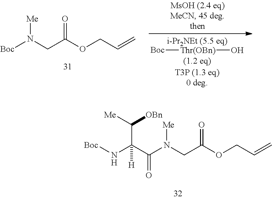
N(CC(=O)OCC=C)([Me])[Boc].[Boc][Thr(OBn)]O.N(CC(=O)OCC=C)(C(C(N[Boc])(C([Me])[OBn])[H])=O)[Me]
